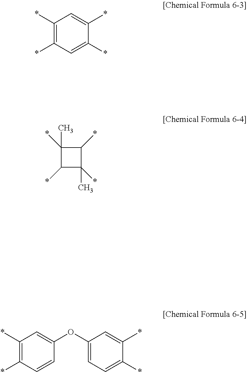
C1(*)=C(*)C=C(*)C(*)=C1.C1(*)C(*)(C)C(*)C1(*)C.C1(*)=C(*)C=CC(OC2=CC=C(*)C(*)=C2)=C1
